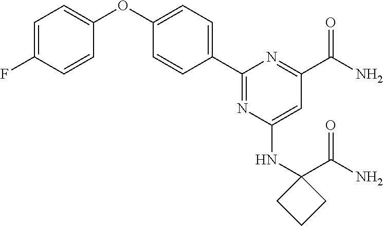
C1(C2=CC=C(OC3=CC=C(F)C=C3)C=C2)=NC(NC2(C(=O)N)CCC2)=CC(C(=O)N)=N1
